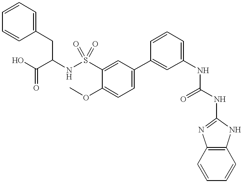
OC(=O)C(NS(C1=CC(C2=CC(NC(=O)NC3=NC4=C(N3)C=CC=C4)=CC=C2)=CC=C1OC)(=O)=O)CC1=CC=CC=C1
